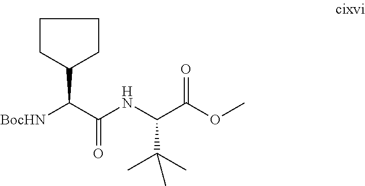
C1CC(C(C(NC(C(OC)=O)C(C)(C)C)=O)[BocHN])CC1
